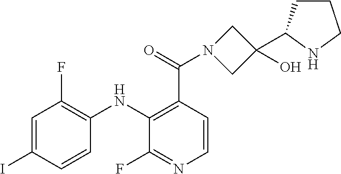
C1=C(I)C=CC(NC2=C(C(=O)N3CC(O)(C4CCCN4)C3)C=CN=C2F)=C1F
